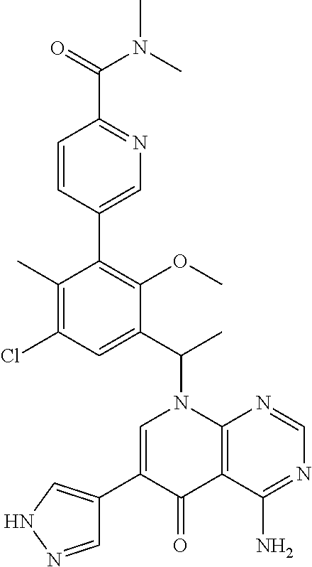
C1(C2=C(OC)C(C(C)N3C4=C(C(N)=NC=N4)C(=O)C(C4=CNN=C4)=C3)=CC(Cl)=C2C)=CN=C(C(=O)N(C)C)C=C1
